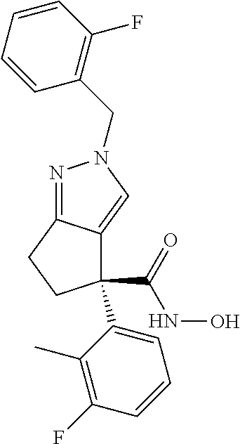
N1=C2C(=CN1CC1=C(F)C=CC=C1)C(C(=O)NO)(C1=CC=CC(F)=C1C)CC2
